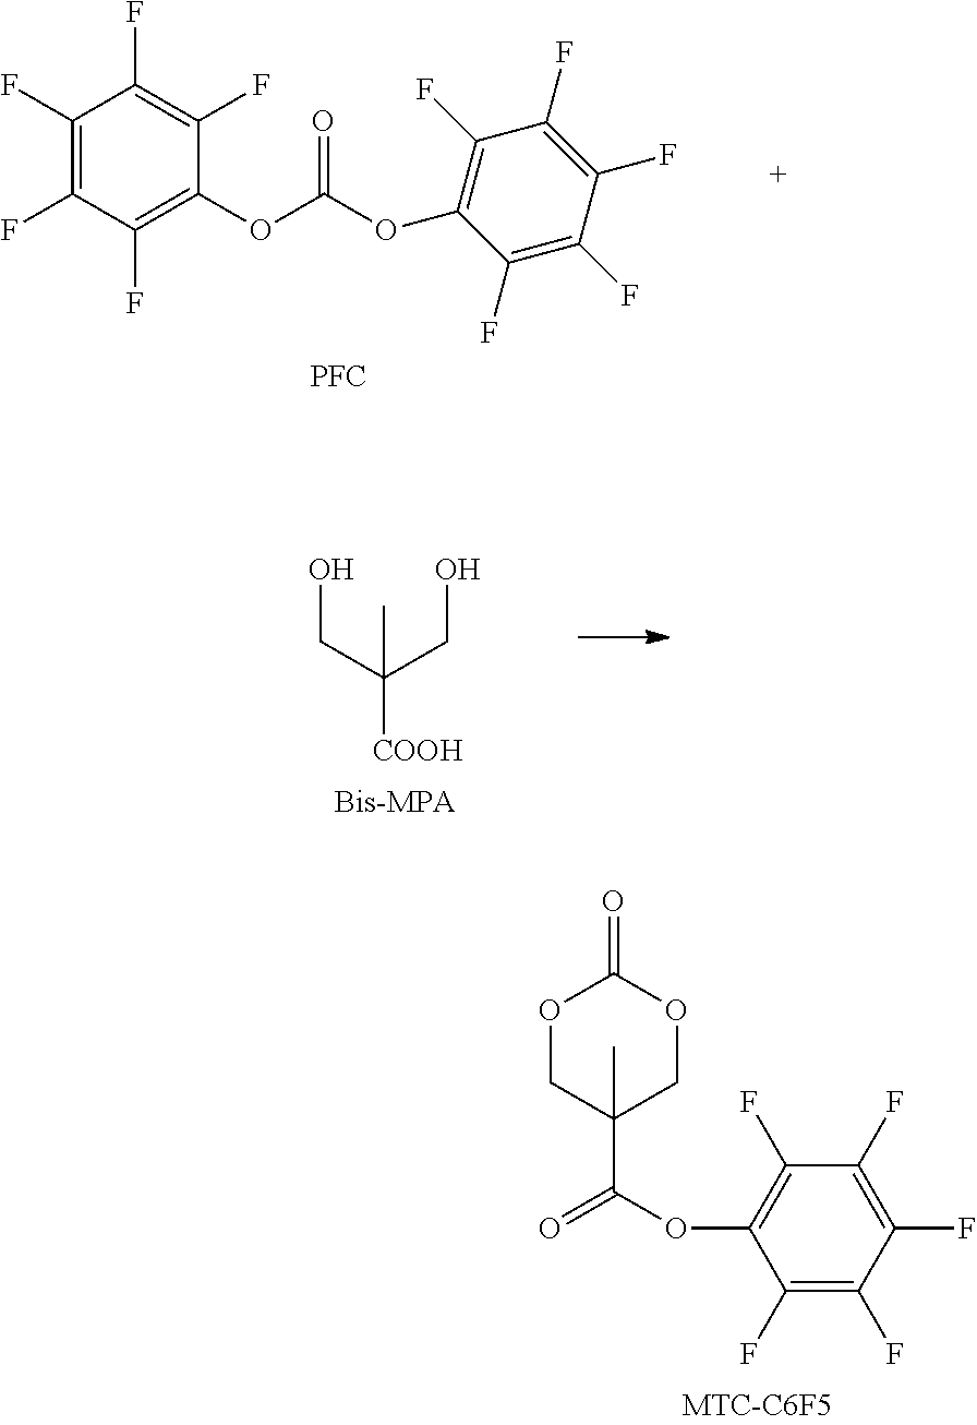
C1(F)=C(F)C(F)=C(OC(OC2=C(F)C(F)=C(F)C(F)=C2F)=O)C(F)=C1F.[PFC].O1CC(C)(C(=O)OC2=C(F)C(F)=C(F)C(F)=C2F)COC1=O.OCC(CO)(C)[COOH]
